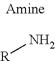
[R]N
